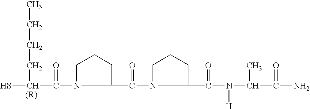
SC(C(=O)N1C(C(=O)N2C(C(=O)N([H])C(C)C(=O)N)CCC2)CCC1)CCCC
